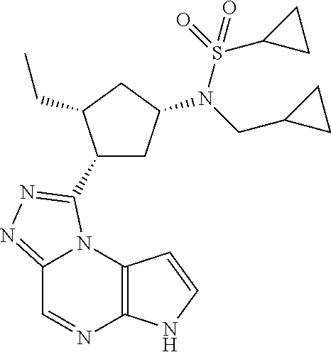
C12=C(N3C(=NN=C3C3CC(N(S(=O)(C4CC4)=O)CC4CC4)CC3CC)C=N1)C=CN2
